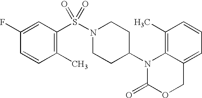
C1(C)=C2C(=CC=C1)COC(=O)N2C1CCN(S(=O)(=O)C2=C(C)C=CC(F)=C2)CC1
